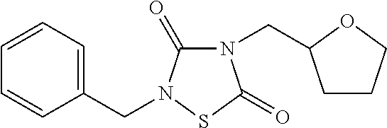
C1=CC=C(CN2C(=O)N(CC3CCCO3)C(=O)S2)C=C1
